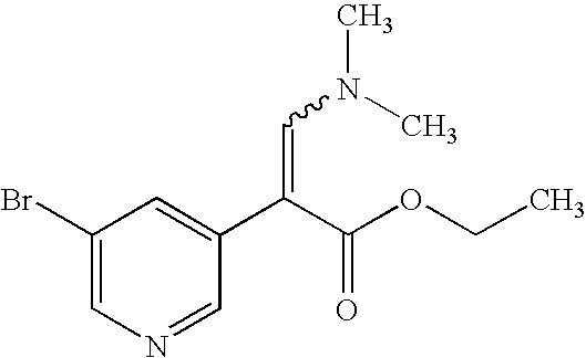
C1(Br)=CN=CC(C(C(OCC)=O)=CN(C)C)=C1
